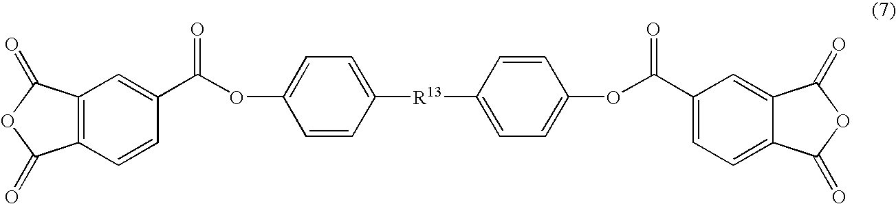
C12=C(C(=O)OC1=O)C=C(C(=O)OC1=CC=C([R13]C3=CC=C(OC(=O)C4=CC=C5C(=C4)C(=O)OC5=O)C=C3)C=C1)C=C2
